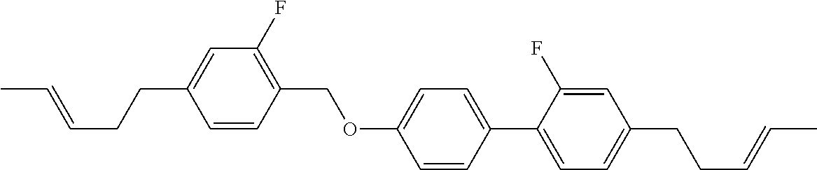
C1=CC(COC2=CC=C(C3=CC=C(CCC=CC)C=C3F)C=C2)=C(F)C=C1CCC=CC
